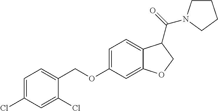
C1=C(Cl)C=C(Cl)C(COC2=CC=C3C(=C2)OCC3C(=O)N2CCCC2)=C1
